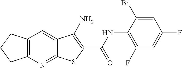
C12=C(C=C3C(=N1)SC(C(NC1=C(F)C=C(F)C=C1Br)=O)=C3N)CCC2
